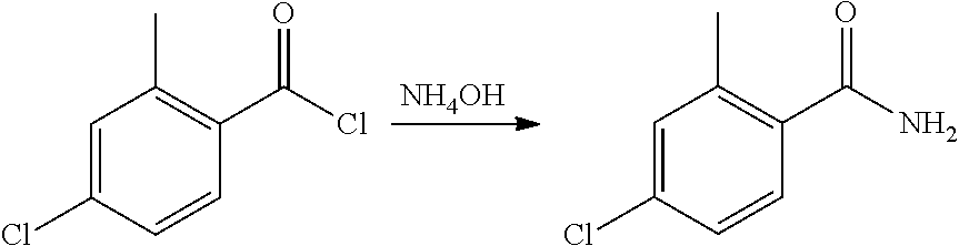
[NH4OH].C1=C(Cl)C=CC(C(Cl)=O)=C1C.C1=C(Cl)C=CC(C(N)=O)=C1C
